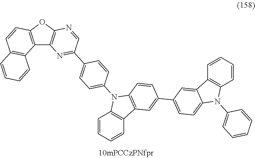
C12=C(OC3=C1N=C(C1=CC=C(N4C5=C(C6=C4C=CC(C4=CC=C7C(=C4)C4=C(N7C7=CC=CC=C7)C=CC=C4)=C6)C=CC=C5)C=C1)C=N3)C=CC1=C2C=CC=C1
